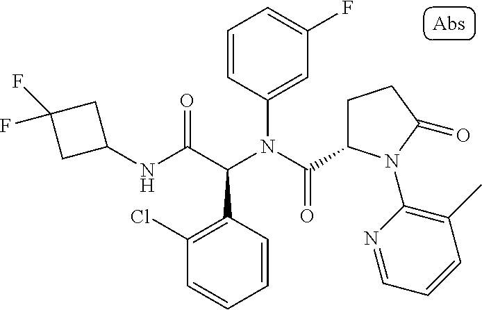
C1(NC(C(N(C(=O)C2CCC(=O)N2C2=C(C)C=CC=N2)C2=CC(F)=CC=C2)C2=C(Cl)C=CC=C2)=O)CC(F)(F)C1
